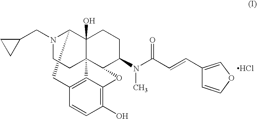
N1(CC2CC2)C2C3(O)C4(C(C(N(C(C=CC5=COC=C5)=O)C)CC3)OC3=C(O)C=CC(=C43)C2)CC1.Cl
